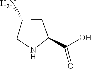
C1C(N)CNC1C(O)=O
